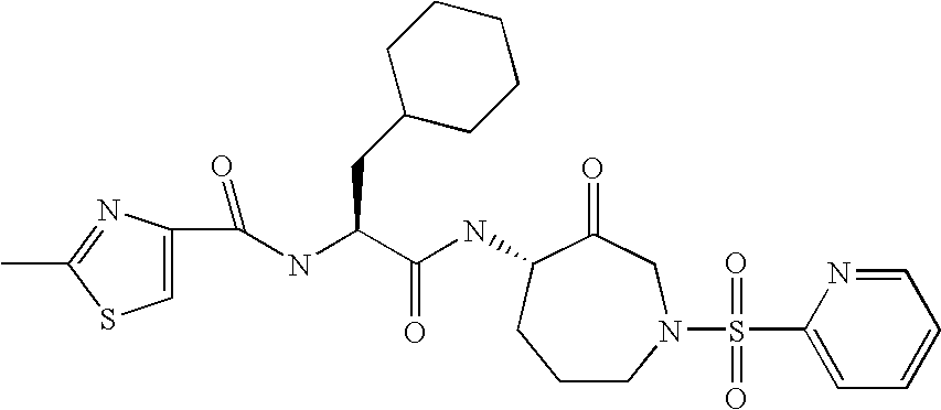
C1CN(S(C2=CC=CC=N2)(=O)=O)CC(=O)C(NC(C(CC2CCCCC2)NC(=O)C2=CSC(C)=N2)=O)C1
